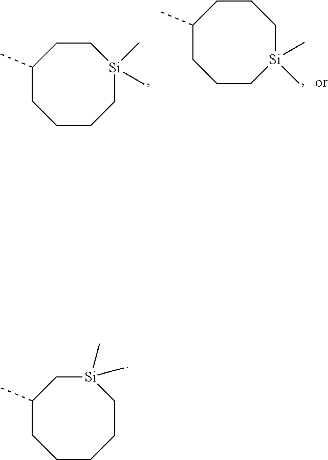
C1(C)CCCCC[Si](C)(C)C1.C1(C)CCCC[Si](C)(C)CC1.C1(C)CCC[Si](C)(C)CCC1
